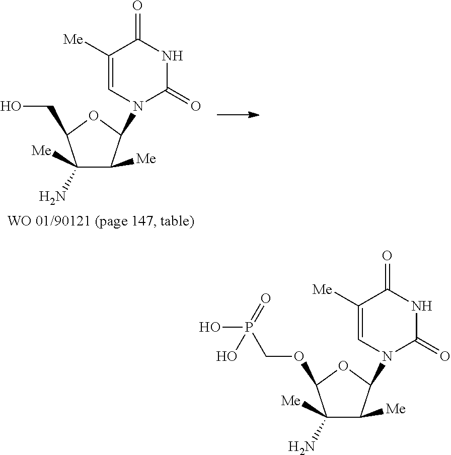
C1(N)([Me])C([Me])C(N2C=C([Me])C(=O)NC2=O)OC1OCP(O)(=O)O.C1(N)([Me])C([Me])C(N2C=C([Me])C(=O)NC2=O)OC1CO
